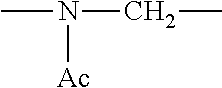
CN([Ac])CC
